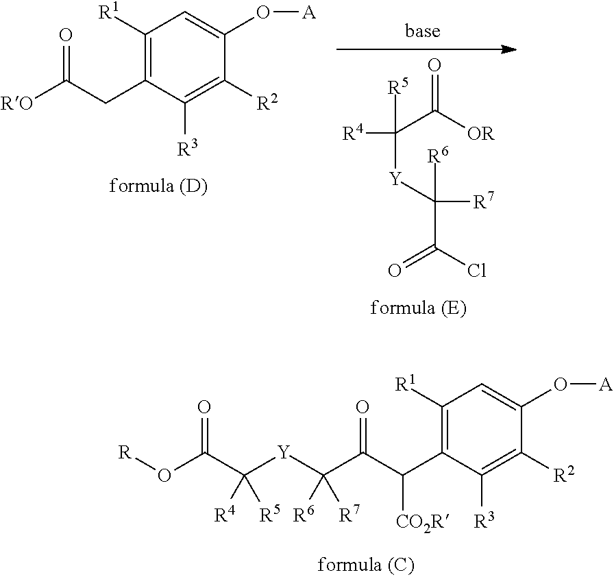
C(C([OR])=O)([Y]C(C(Cl)=O)([R7])[R6])([R4])[R5].C1([R1])=C(CC(=O)[RO])C([R3])=C([R2])C(O[A])=C1.C1([R1])=C(C(C(C([Y]C(C(O[R])=O)([R4])[R5])([R6])[R7])=O)[CO2R])C([R3])=C([R2])C(O[A])=C1
